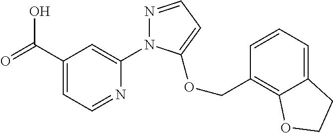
C1(C(=O)O)=CC=NC(N2N=CC=C2OCC2=C3C(=CC=C2)CCO3)=C1
